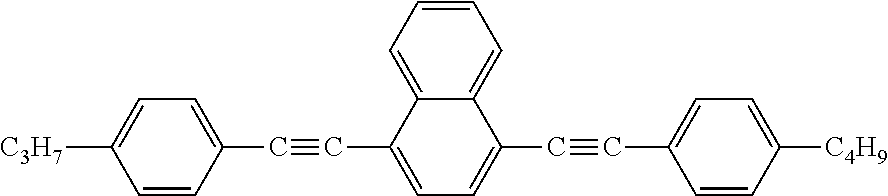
C1(C#CC2=CC=C(C#CC3=CC=C([C4H9])C=C3)C3=CC=CC=C23)=CC=C([C3H7])C=C1
